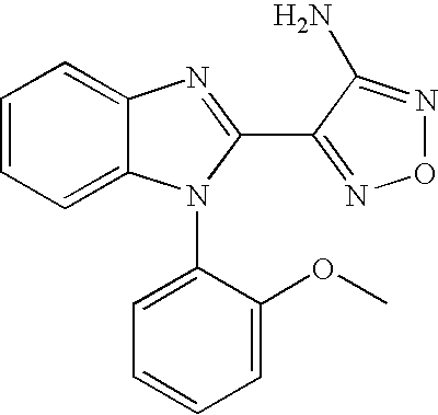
C1=CC=C2C(=C1)N=C(C1=NON=C1N)N2C1=CC=CC=C1OC
